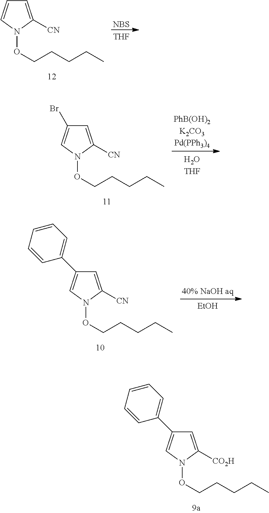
C1=C([CN])N(OCCCCC)C=C1.[NBS].[THF].C1=C([CN])N(OCCCCC)C=C1Br.[PhB(OH)2K2CO3Pd(PPh3)4].[H2OTHF].C1=C([CN])N(OCCCCC)C=C1C1=CC=CC=C1.[40% NaOH aq].[EtOH].C1=C([CO2H])N(OCCCCC)C=C1C1=CC=CC=C1
